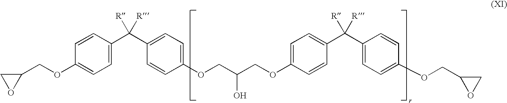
C1(COC2=CC=C(C(C3=CC=C(OCC(COC4=CC=C(C([R])(C5=CC=C(OCC6CO6)C=C5)[R])C=C4)O)C=C3)([R])[R])C=C2)CO1
